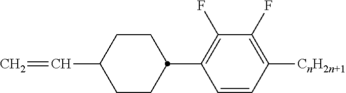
C1C(C=C)CCC(C2=C(F)C(F)=C([CnH2n+1])C=C2)C1
